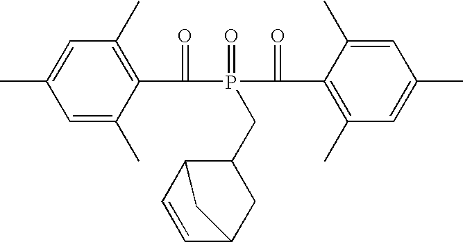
C1=C(C)C(C(P(C(C2=C(C)C=C(C)C=C2C)=O)(=O)CC2C3C=CC(C2)C3)=O)=C(C)C=C1C
